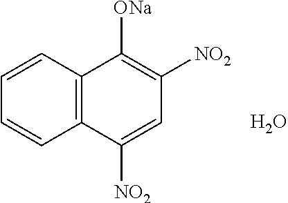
C12=C(C=CC=C1)C([ONa])=C([NO2])C=C2[NO2].O
